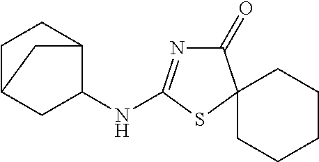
C1C2CC(NC3=NC(=O)C4(S3)CCCCC4)C(C1)C2
